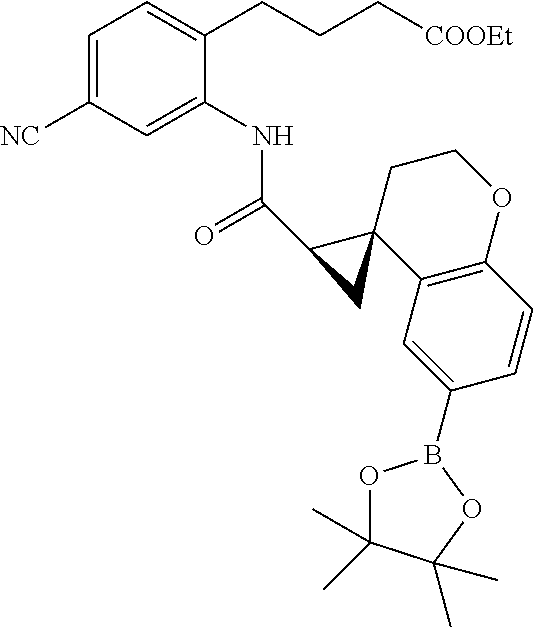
C1=C([NC])C=C(NC(=O)C2C3(C4=C(OCC3)C=CC(B3OC(C)(C)C(C)(C)O3)=C4)C2)C(CCC[COOEt])=C1
